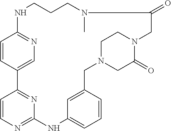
C1=CC2=CN=C1NCCCN(C)C(=O)CN1C(=O)CN(CC3=CC(=CC=C3)NC3=NC=CC2=N3)CC1
